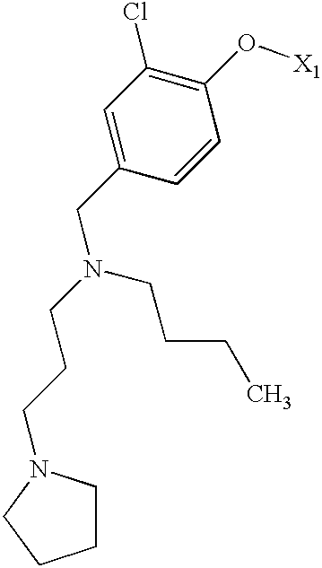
C1=C(CN(CCCC)CCCN2CCCC2)C=CC(O[X1])=C1Cl
